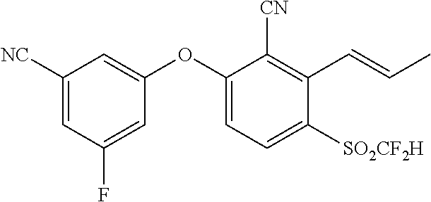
C1([NC])=CC(F)=CC(OC2=CC=C([SO2CF2H])C(C=CC)=C2[CN])=C1
